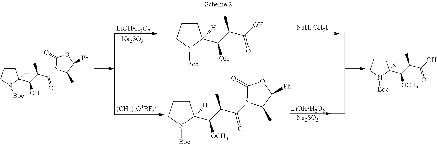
C1(=O)N(C(C(C(O)C2([H])CCCN2[Boc])C)=O)C(C)C([Ph])O1.[LiOHH2O2].[Na2SO3].[(CH3)3O+BF4-].OC(C(C(O)C1([H])CCCN1[Boc])C)=O.C1(=O)N(C(C(C([OCH3])C2([H])CCCN2[Boc])C)=O)C(C)C([Ph])O1.[LiOHH2O2].[Na2SO3].OC(C(C([OCH3])C1([H])CCCN1[Boc])C)=O
